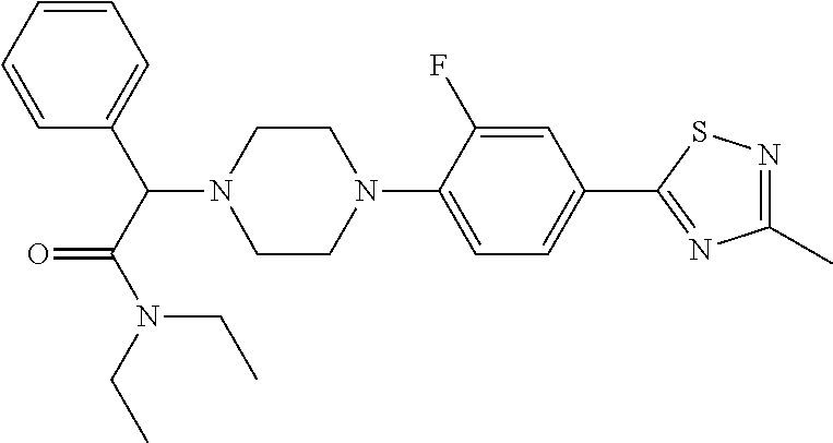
C1=CC=C(C(N2CCN(C3=CC=C(C4=NC(C)=NS4)C=C3F)CC2)C(N(CC)CC)=O)C=C1
